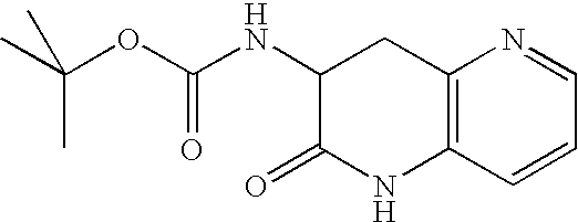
C12=C(C=CC=N1)NC(=O)C(NC(=O)OC(C)(C)C)C2
